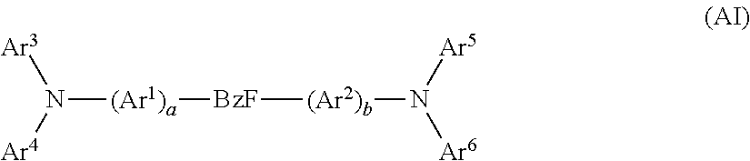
N([(Ar1)a][BzF][(Ar2)b]N([Ar6])[Ar5])([Ar3])[Ar4]
